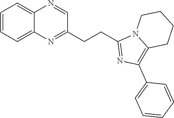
C1=CC=C2C(=C1)N=CC(CCC1=NC(C3=CC=CC=C3)=C3N1CCCC3)=N2
